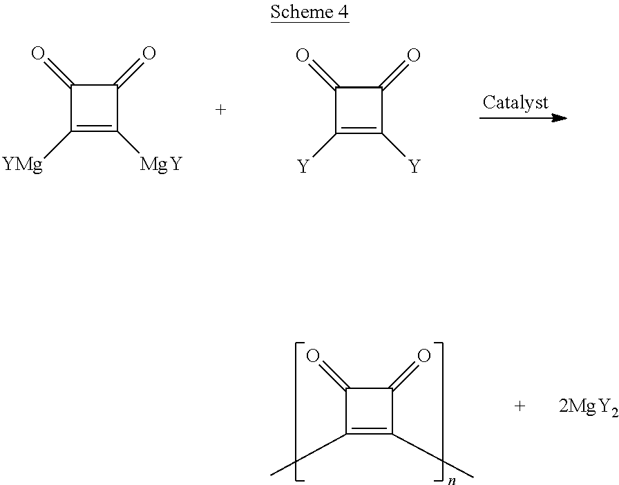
C1(=O)C([YMg])=C([MgY])C1=O.C1(=O)C([Y])=C([Y])C1=O.C1(=O)C(C)=C(C)C1=O
